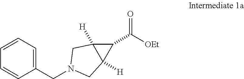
C1(CN2CC3([H])C([H])(C2)C3C([OEt])=O)=CC=CC=C1
